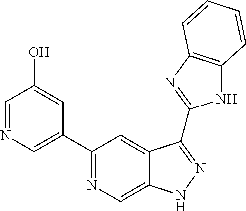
C1(C2=NC=C3C(=C2)C(C2=NC4=C(N2)C=CC=C4)=NN3)=CN=CC(O)=C1
